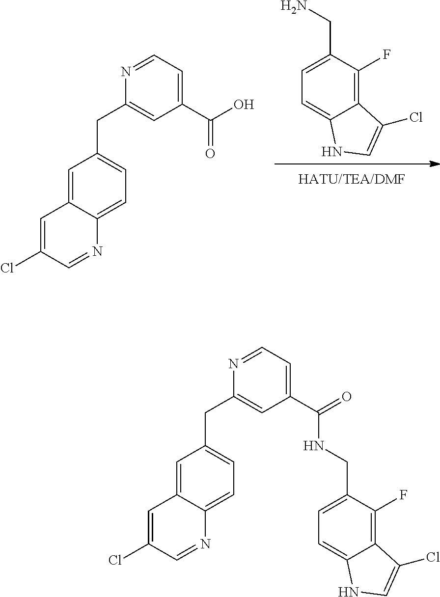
C1=C2C(=C(F)C(CN)=C1)C(Cl)=CN2.C1(Cl)=CC2=CC(CC3=CC(C(=O)O)=CC=N3)=CC=C2N=C1.C1(Cl)=CC2=CC(CC3=CC(C(=O)NCC4=CC=C5C(=C4F)C(Cl)=CN5)=CC=N3)=CC=C2N=C1
